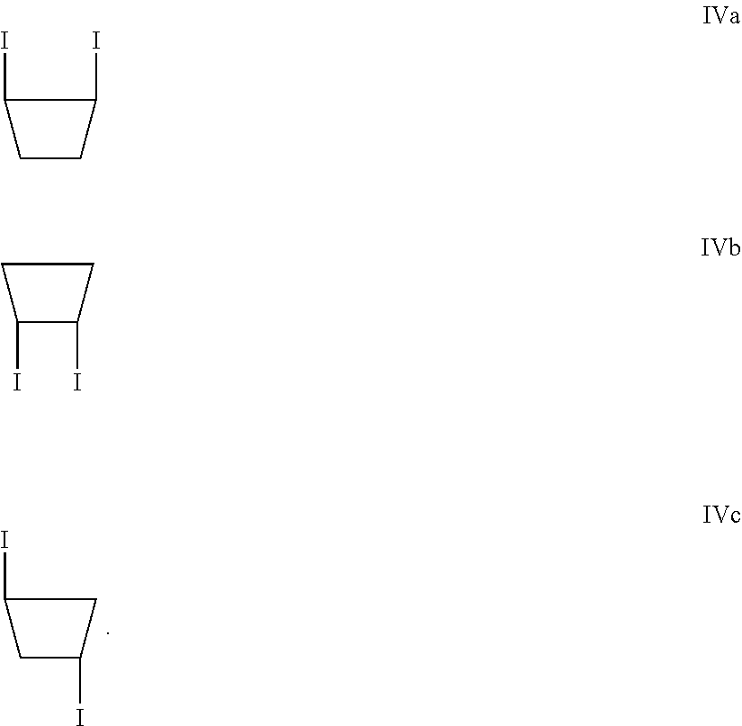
C1(I)CC(I)C1.C1(I)CCC1I.C1C(I)C(I)C1
